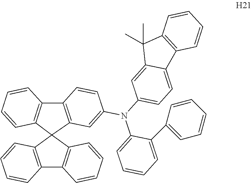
C1=CC2=C(C3(C4=C2C=CC(N(C2=CC=C5C(=C2)C(C)(C)C2=C5C=CC=C2)C2=CC=CC=C2C2=CC=CC=C2)=C4)C2=C(C4=C3C=CC=C4)C=CC=C2)C=C1
